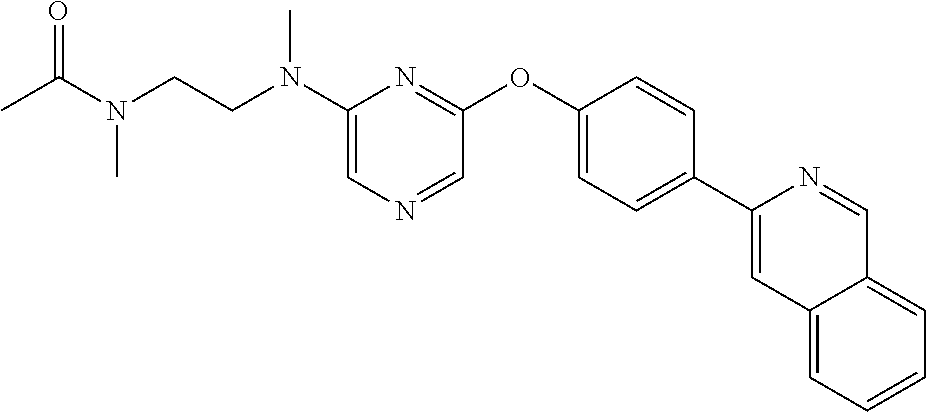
C1(N(CCN(C)C(=O)C)C)=CN=CC(OC2=CC=C(C3=CC4=CC=CC=C4C=N3)C=C2)=N1
